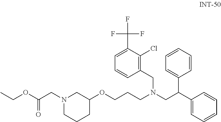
C1(OCCCN(CC2=C(Cl)C(C(F)(F)F)=CC=C2)CC(C2=CC=CC=C2)C2=CC=CC=C2)CN(CC(OCC)=O)CCC1
